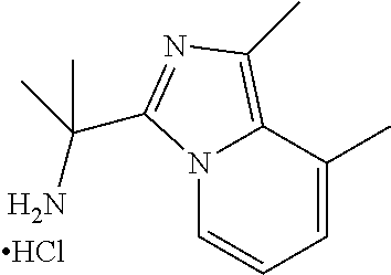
N12C=CC=C(C)C1=C(C)N=C2C(N)(C)C.Cl
